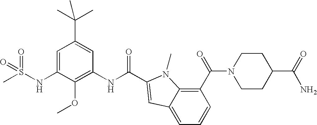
C1=C(NS(C)(=O)=O)C(OC)=C(NC(=O)C2=CC3=CC=CC(C(=O)N4CCC(C(N)=O)CC4)=C3N2C)C=C1C(C)(C)C
